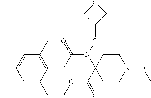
N(C(CC1=C(C)C=C(C)C=C1C)=O)(C1(C(OC)=O)CCN(OC)CC1)OC1COC1
